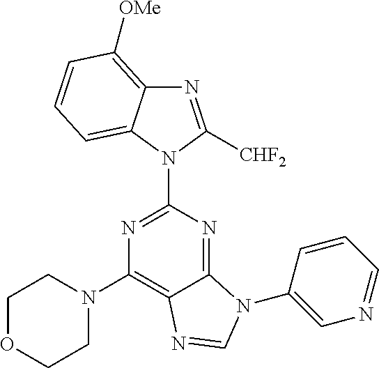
N1(C2=NC(N3CCOCC3)=C3C(=N2)N(C2=CN=CC=C2)C=N3)C([CHF2])=NC2=C([OMe])C=CC=C12
